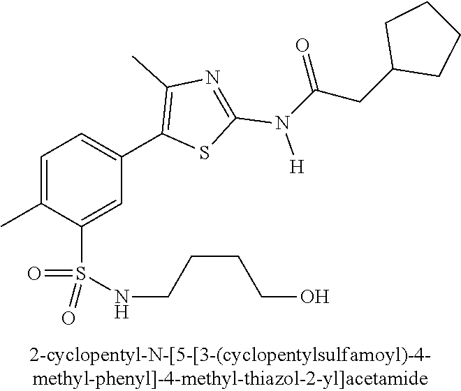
C1=C(C)C(S(NCCCCO)(=O)=O)=CC(C2=C(C)N=C(N([H])C(CC3CCCC3)=O)S2)=C1
